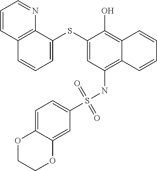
C1=C(SC2=CC(NS(C3=CC=C4C(=C3)OCCO4)(=O)=O)=C3C(=C2O)C=CC=C3)C2=C(C=C1)C=CC=N2
